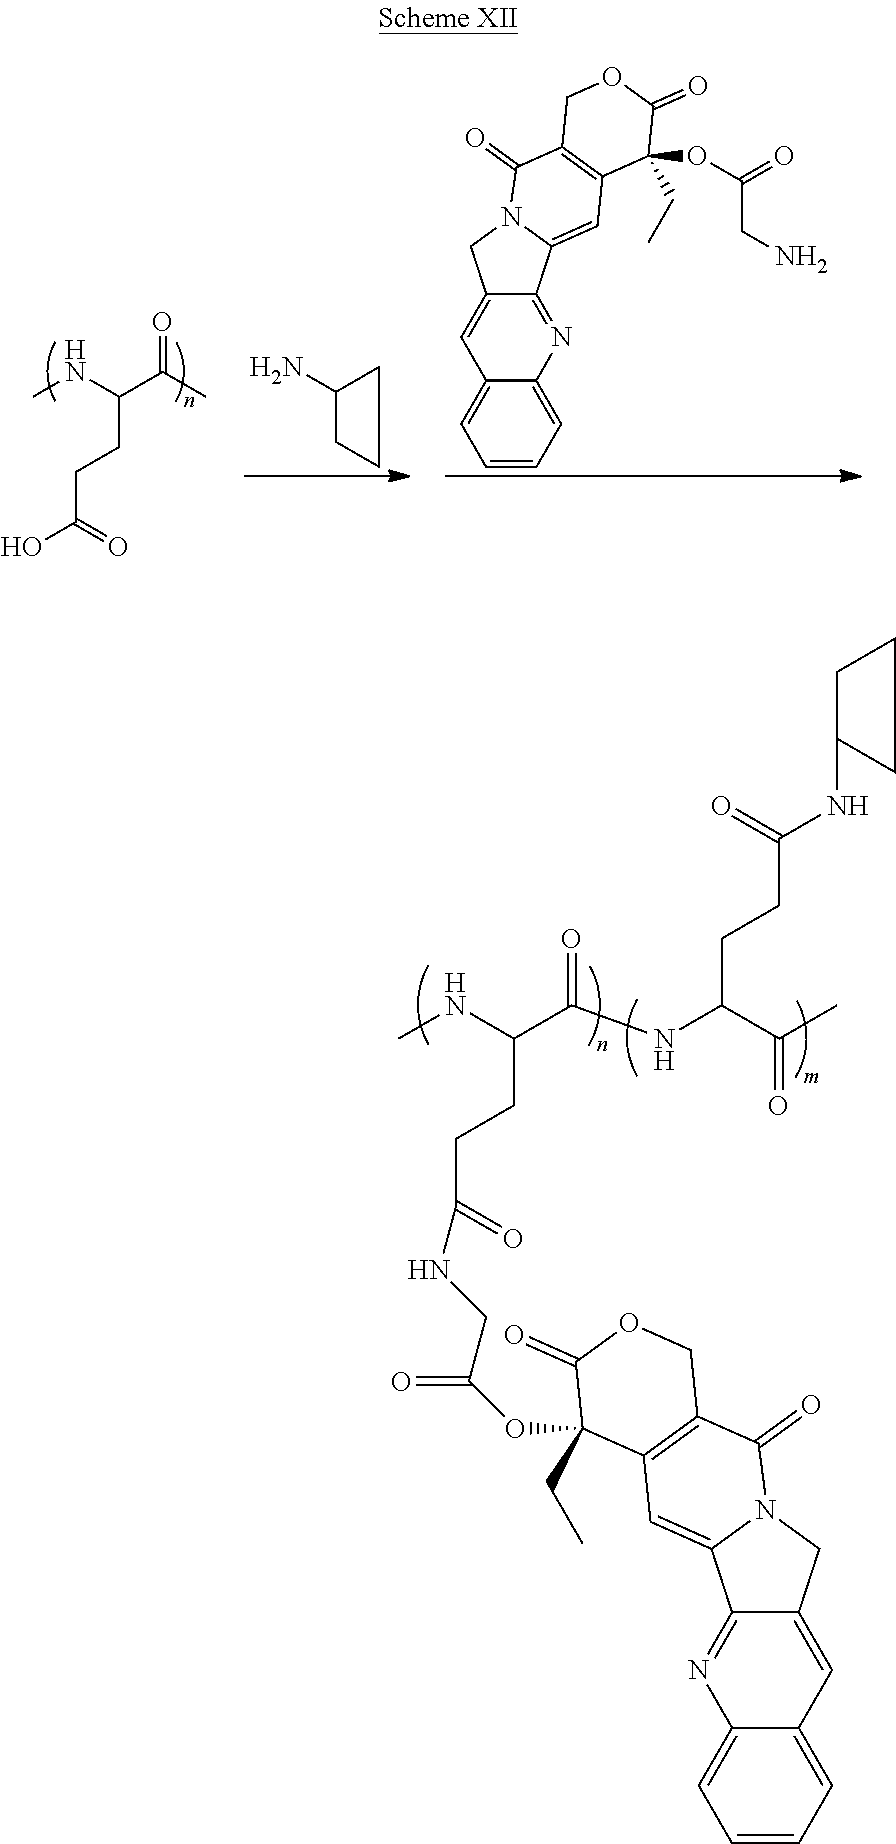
CNC(C(C)=O)CCC(O)=O.C1=CC=C2C(=C1)C=C1C(=N2)C2=CC3=C(C(=O)N2C1)COC(=O)C3(OC(=O)CN)CC.C1(N)CCC1.C1C(NC(CCC(NC(C(NC)CCC(=O)NCC(=O)OC2(CC)C3=C(C(=O)N4CC5=CC6=CC=CC=C6N=C5C4=C3)COC2=O)=O)C(C)=O)=O)CC1
